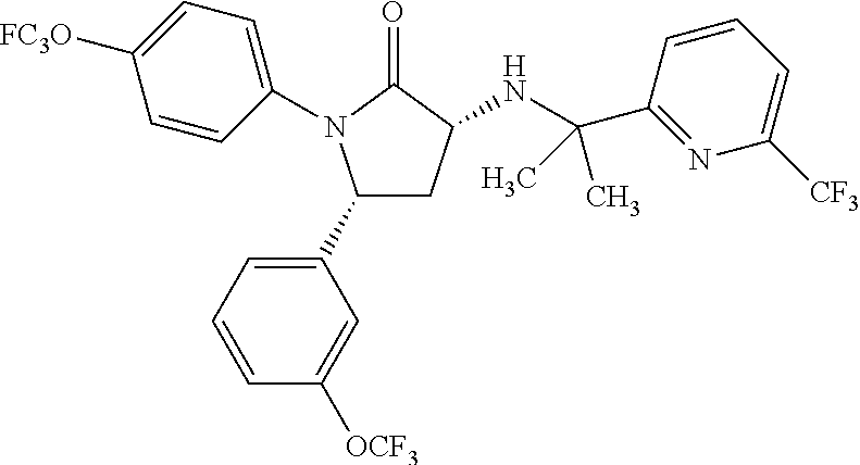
C1(C2=CC=CC([OCF3])=C2)CC(NC(C2=NC([CF3])=CC=C2)(C)C)C(=O)N1C1=CC=C([FC3O])C=C1
